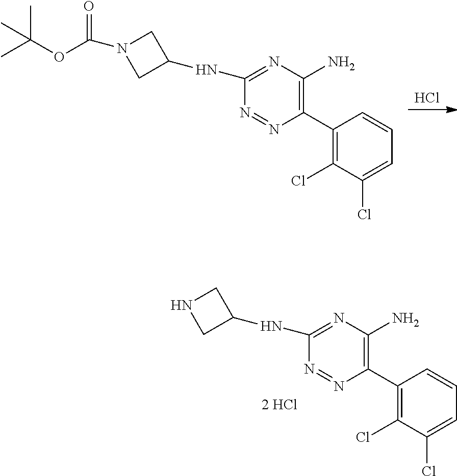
Cl.C1(NC2CN(C(OC(C)(C)C)=O)C2)=NC(N)=C(C2=C(Cl)C(Cl)=CC=C2)N=N1.C1(NC2CNC2)=NC(N)=C(C2=C(Cl)C(Cl)=CC=C2)N=N1
